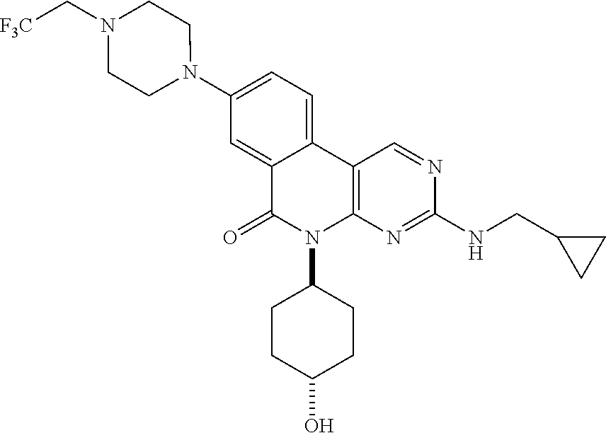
N1(C2=CC=C3C(=C2)C(=O)N(C2CCC(O)CC2)C2=C3C=NC(NCC3CC3)=N2)CCN(C[F3C])CC1
